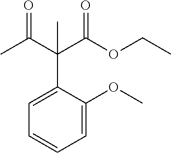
C1=C(OC)C(C(C(C)=O)(C(OCC)=O)C)=CC=C1
